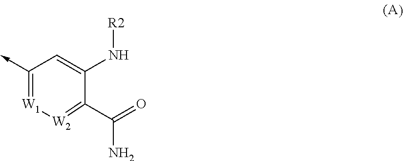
C1(->C)=[W1][W2]=C(C(=O)N)C(N[R2])=C1
